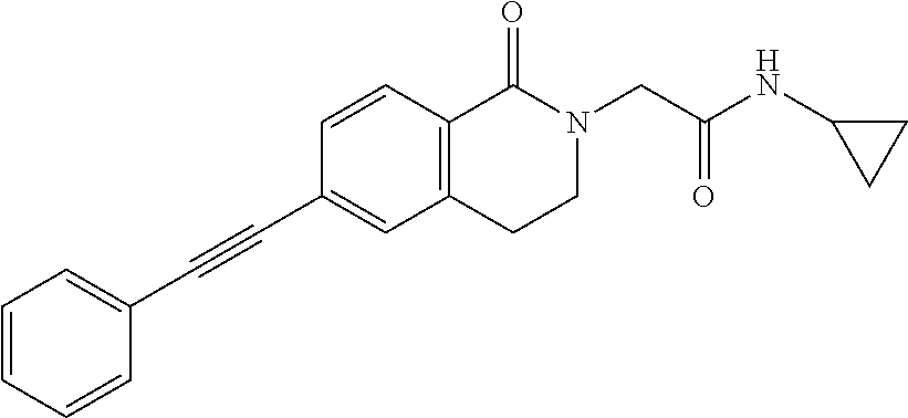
C1=CC=CC(C#CC2=CC3=C(C=C2)C(=O)N(CC(NC2CC2)=O)CC3)=C1
